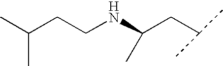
CC(CCNC(CC(C)C)C)C
